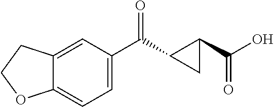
C1=C(C(=O)C2CC2C(O)=O)C=C2C(=C1)OCC2
